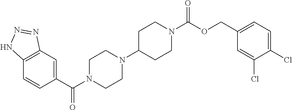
C12=C(C=C(C(N3CCN(C4CCN(C(OCC5=CC=C(Cl)C(Cl)=C5)=O)CC4)CC3)=O)C=C1)N=NN2
